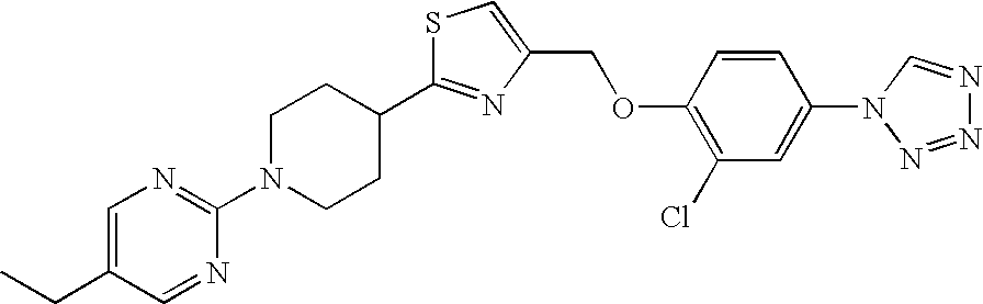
C1N(C2=NC=C(CC)C=N2)CCC(C2=NC(COC3=C(Cl)C=C(N4N=NN=C4)C=C3)=CS2)C1
